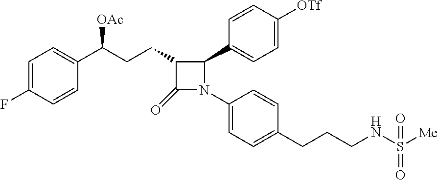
C1=C(F)C=CC(C(CCC2C(=O)N(C3=CC=C(CCCNS([Me])(=O)=O)C=C3)C2C2=CC=C([OTf])C=C2)[OAc])=C1
